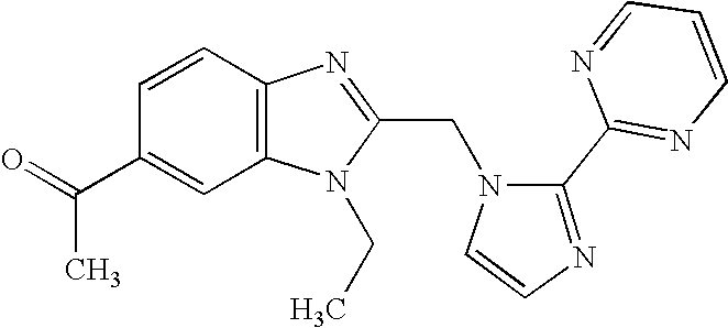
C12=C(N=C(CN3C=CN=C3C3=NC=CC=N3)N1CC)C=CC(C(=O)C)=C2
